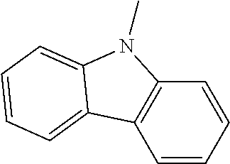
C1=CC=CC2=C1C1=CC=CC=C1N2C
